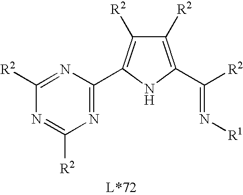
N1=C(C2=C([R2])C([R2])=C(C(=N[R1])[R2])N2)N=C([R2])N=C1[R2]
